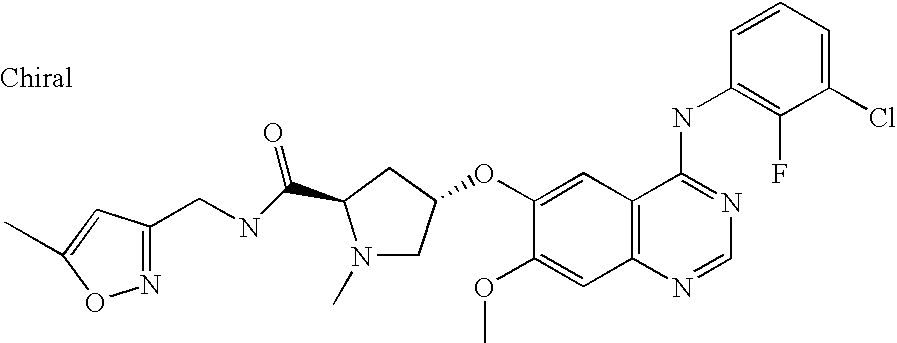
C1(Cl)=CC=CC(NC2=NC=NC3=C2C=C(OC2CN(C)C(C(NCC4=NOC(C)=C4)=O)C2)C(OC)=C3)=C1F
